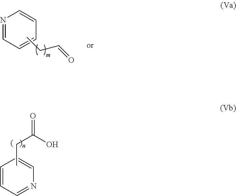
N1=CC=CC=C1.CCC=O.C1=CC=NC=C1.C(C)C(O)=O
